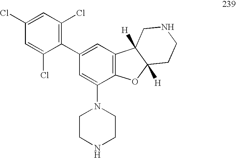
C1(N2CCNCC2)=CC(C2=C(Cl)C=C(Cl)C=C2Cl)=CC2=C1OC1([H])C2([H])CNCC1
